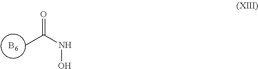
[B6].C(C)(NO)=O
